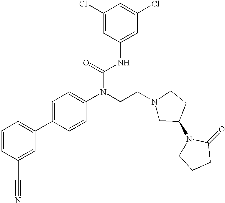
C1=CC(C#N)=CC(C2=CC=C(N(CCN3CC(N4CCCC4=O)CC3)C(=O)NC3=CC(Cl)=CC(Cl)=C3)C=C2)=C1
